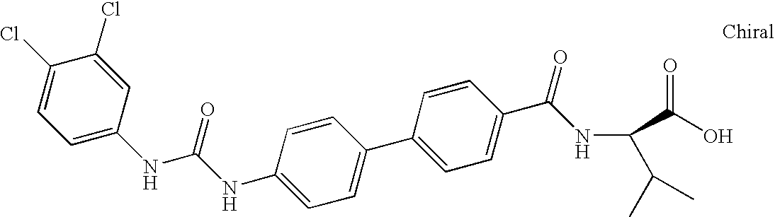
C1(NC(NC2=CC=C(Cl)C(Cl)=C2)=O)=CC=C(C2=CC=C(C(=O)NC(C(O)=O)C(C)C)C=C2)C=C1
